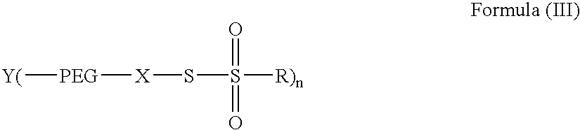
[Y(][PEG][X]SS([R)n])(=O)=O
